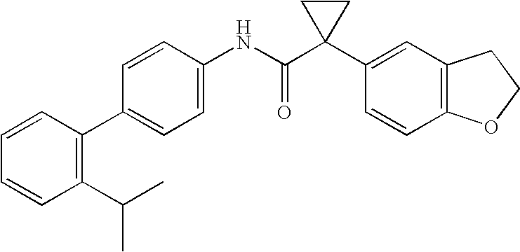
C1=CC(NC(C2(C3=CC4=C(C=C3)OCC4)CC2)=O)=CC=C1C1=C(C(C)C)C=CC=C1
